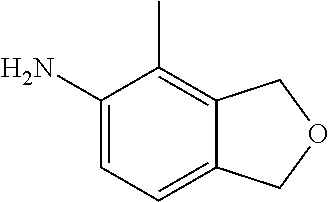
C1(N)=CC=C2C(=C1C)COC2
